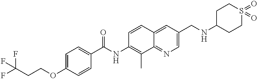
C1=C(OCCC(F)(F)F)C=CC(C(NC2=C(C)C3=NC=C(CNC4CCS(=O)(=O)CC4)C=C3C=C2)=O)=C1
